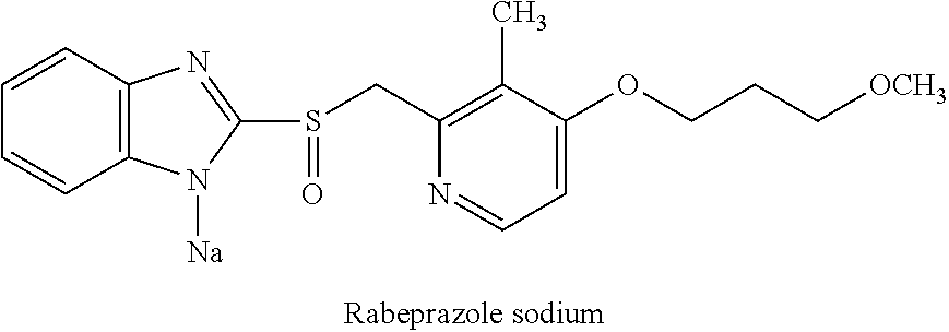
C12=C(C=CC=C1)N=C(S(=O)CC1=C(C)C(OCCC[OCH3])=CC=N1)N2[Na]
